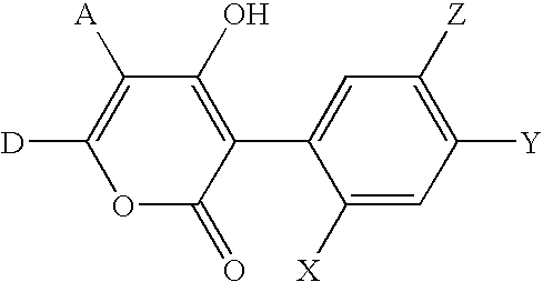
O1C(=O)C(C2=CC([Z])=C([Y])C=C2[X])=C(O)C([A])=C1[D]
